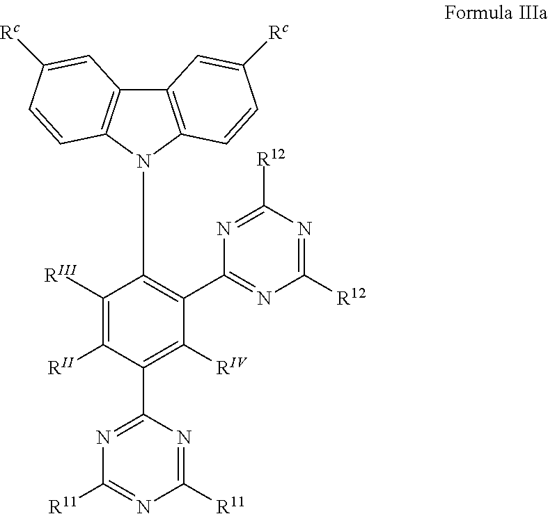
C12=C(N(C3=C(C4=NC([R12])=NC([R12])=N4)C([RIV])=C(C4=NC([R11])=NC([R11])=N4)C([RII])=C3[RIII])C3=C1C=C([Rc])C=C3)C=CC([Rc])=C2
